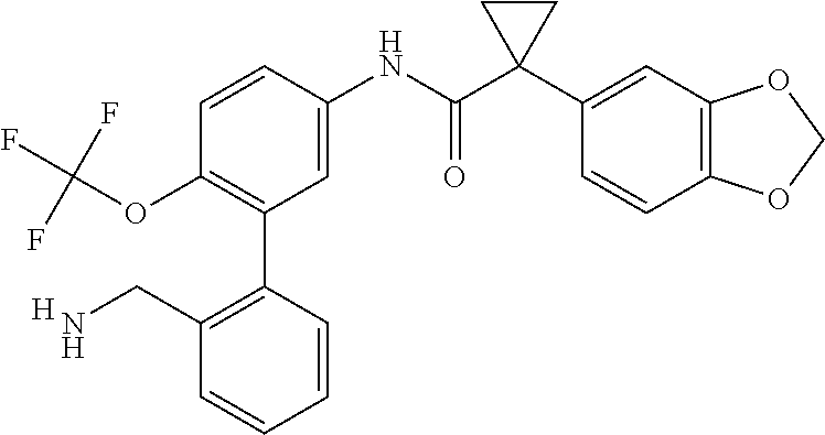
C1=C(NC(C2(C3=CC4=C(C=C3)OCO4)CC2)=O)C=CC(OC(F)(F)F)=C1C1=C(CN)C=CC=C1.[H]
